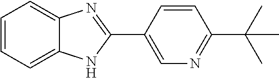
C1=CC=C2C(=C1)N=C(C1=CN=C(C(C)(C)C)C=C1)N2
